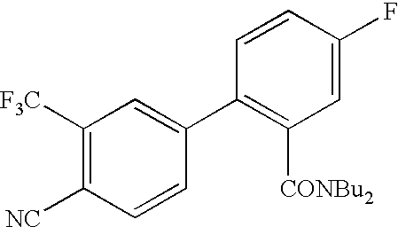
C1([F3C])=C([NC])C=CC(C2=C([CONBu2])C=C(F)C=C2)=C1
